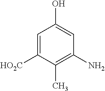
C1=C([HO2C])C(C)=C(N)C=C1O
